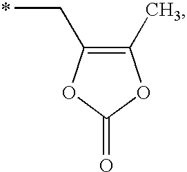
C1(C)=C(CC)OC(=O)O1.*
